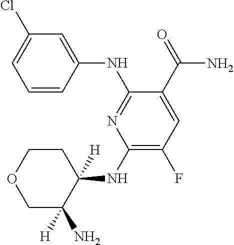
C1=CC(NC2=NC(NC3([H])C(N)([H])COCC3)=C(F)C=C2C(=O)N)=CC(Cl)=C1
